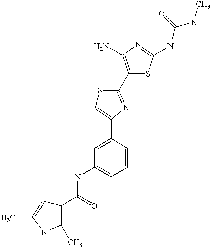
C1(C(=O)NC2=CC=CC(C3=CSC(C4=C(N)N=C(NC(NC)=O)S4)=N3)=C2)=C(C)NC(C)=C1
